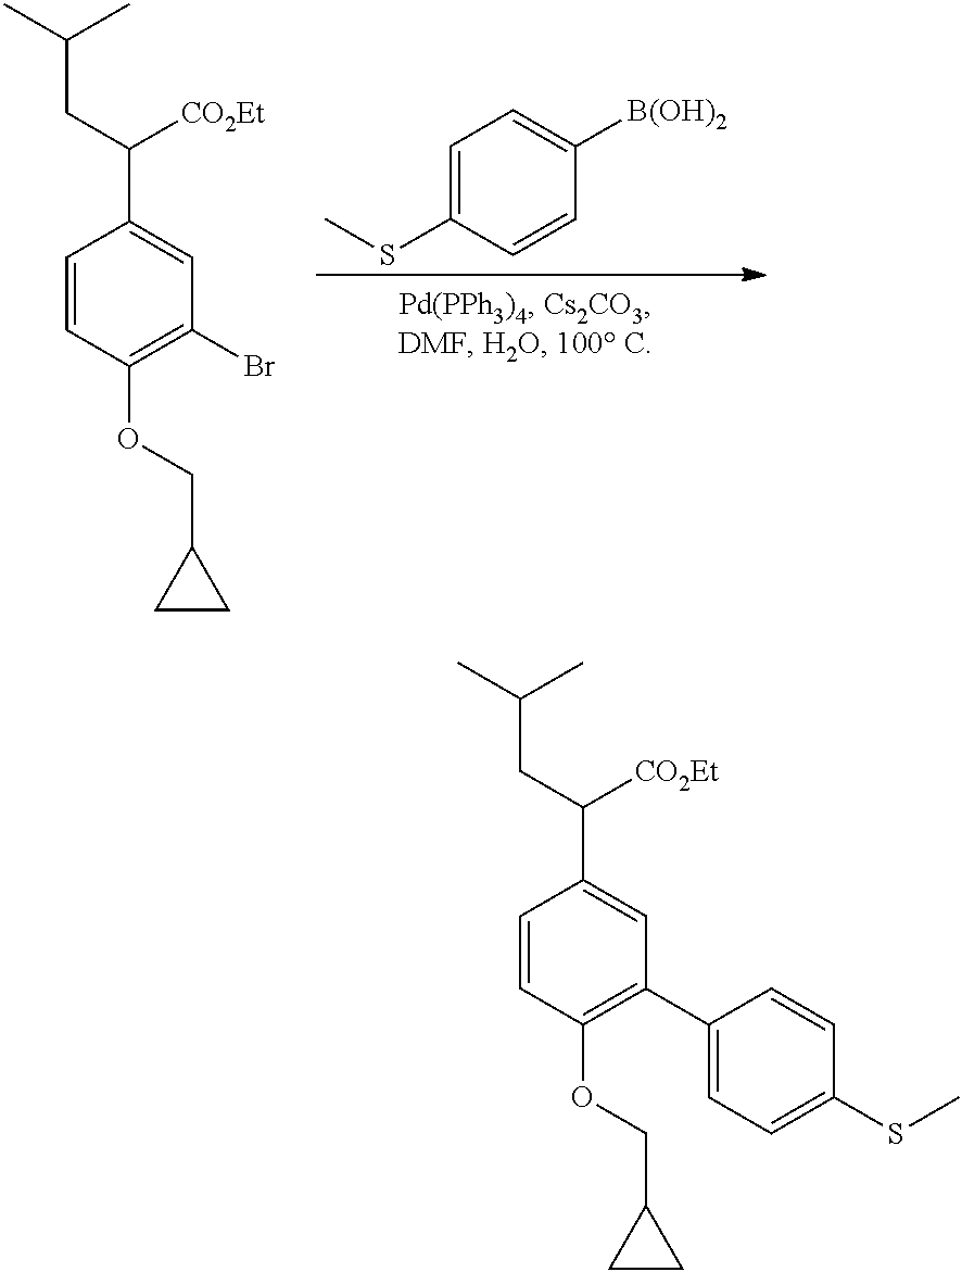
C1=C(SC)C=CC([B(OH)2])=C1.C1=CC(OCC2CC2)=C(Br)C=C1C(CC(C)C)[CO2Et].C1=CC(OCC2CC2)=C(C2=CC=C(SC)C=C2)C=C1C(CC(C)C)[CO2Et]
